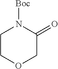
C1COCC(=O)N1[Boc]
